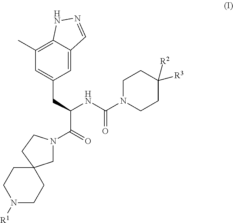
C1=C2C(=C(C)C=C1CC(NC(=O)N1CCC([R2])([R3])CC1)C(=O)N1CC3(CC1)CCN([R1])CC3)NN=C2
